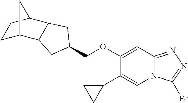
C1(OCC2CC3C4CCC(C3C2)C4)=CC2=NN=C(Br)N2C=C1C1CC1
